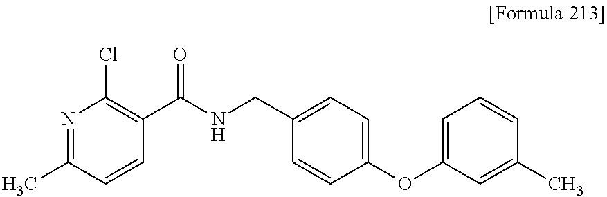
N1=C(C)C=CC(C(NCC2=CC=C(OC3=CC=CC(C)=C3)C=C2)=O)=C1Cl
